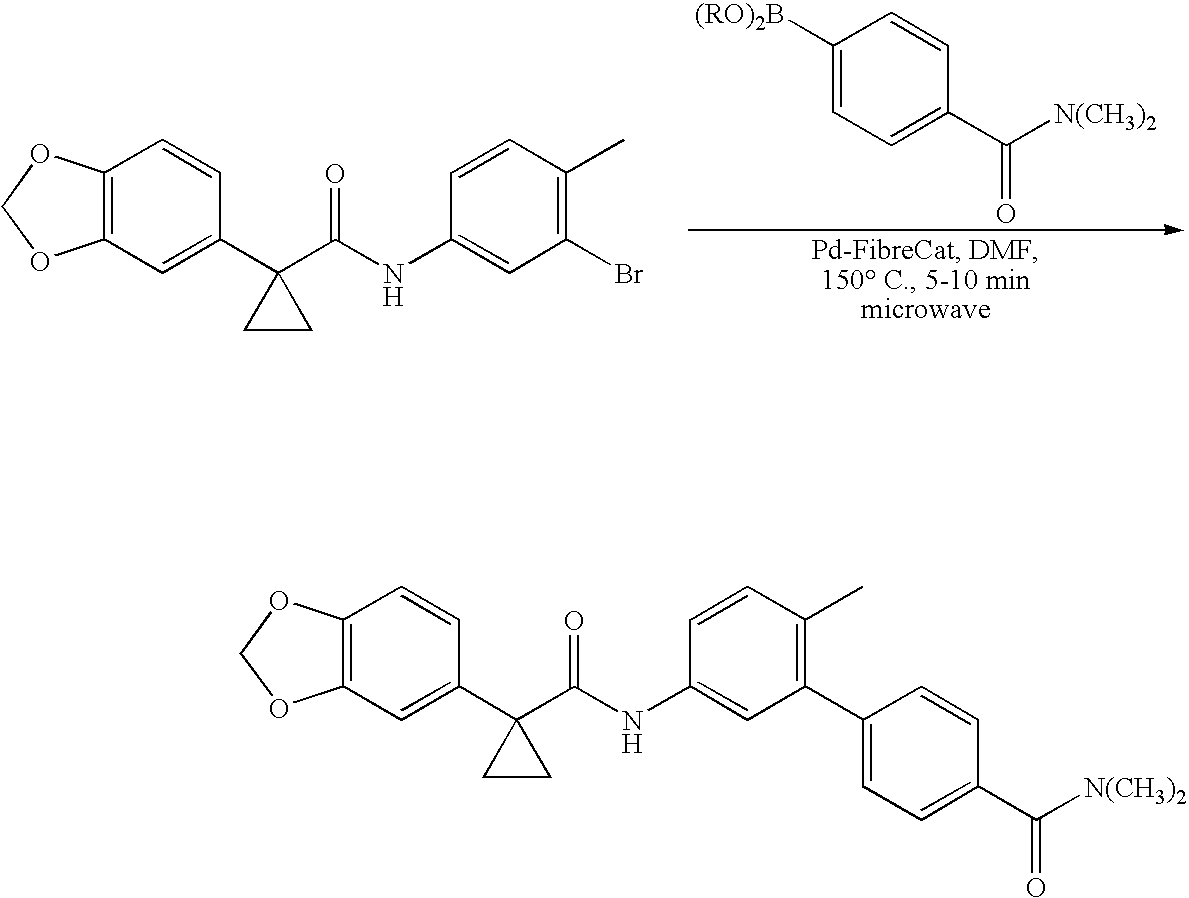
C12=C(C=C(C3(C(NC4=CC(C5=CC=C(C([N(CH3)2])=O)C=C5)=C(C)C=C4)=O)CC3)C=C1)OCO2.C12=C(C=C(C3(C(NC4=CC(Br)=C(C)C=C4)=O)CC3)C=C1)OCO2.C1([(RO)2B])=CC=C(C([N(CH3)2])=O)C=C1
